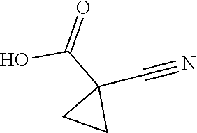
C1(C#N)(C(O)=O)CC1
